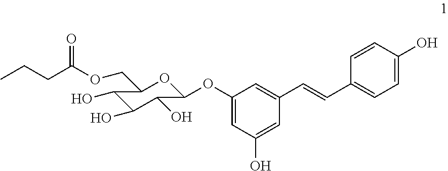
C1(OC2OC(COC(CCC)=O)C(O)C(O)C2O)=CC(O)=CC(C=CC2=CC=C(O)C=C2)=C1
